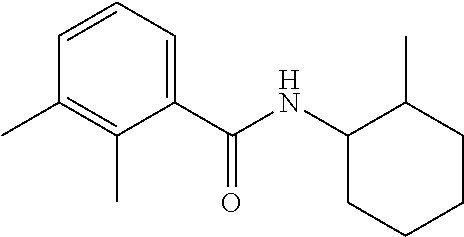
C1(C)=C(C)C=CC=C1C(=O)NC1CCCCC1C
